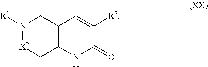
N1([R1])[X2]CC2=C(C1)C=C([R2])C(=O)N2
